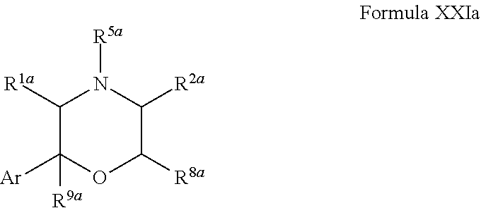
C1([R1a])C([R9a])([Ar])OC([R8a])C([R2a])N1[R5a]
